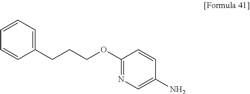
C1(CCCOC2=NC=C(N)C=C2)=CC=CC=C1
